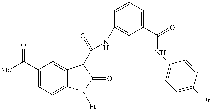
[Me]C(C1=CC=C2C(=C1)C(C(NC1=CC(C(=O)NC3=CC=C(Br)C=C3)=CC=C1)=O)C(=O)N2[Et])=O
